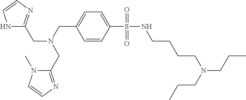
C1(S(=O)(=O)NCCCCN(CCC)CCC)=CC=C(CN(CC2=NC=CN2C)CC2=NC=CN2)C=C1
